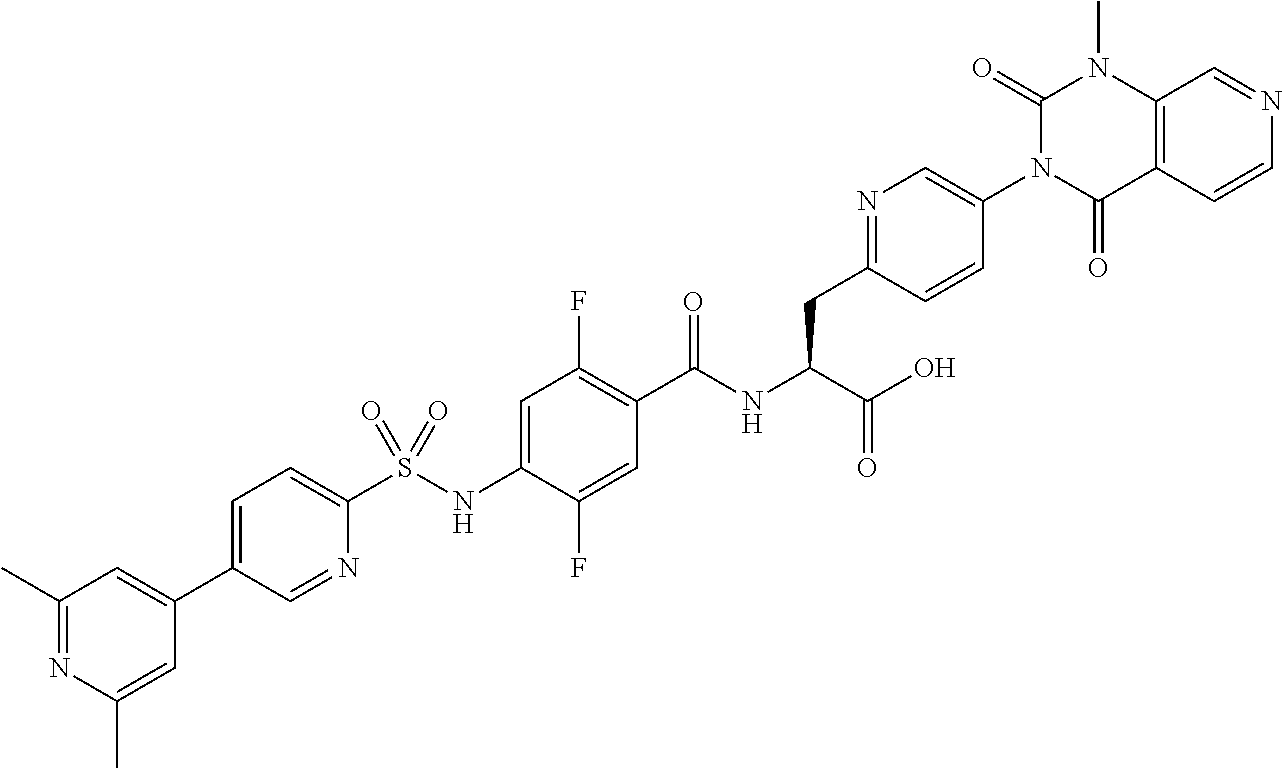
C12=C(C=CN=C1)C(=O)N(C1=CN=C(CC(C(=O)O)NC(=O)C3=C(F)C=C(NS(C4=CC=C(C5=CC(C)=NC(C)=C5)C=N4)(=O)=O)C(F)=C3)C=C1)C(=O)N2C
